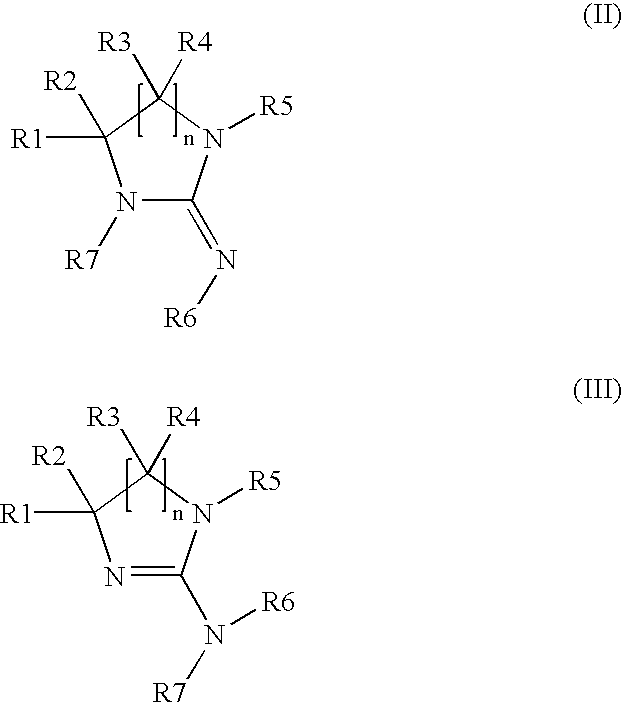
N1([R7])C(=N[R6])N([R5])C([R3])([R4])C1([R1])[R2].N1=C(N([R7])[R6])N([R5])C([R3])([R4])C1([R1])[R2]
